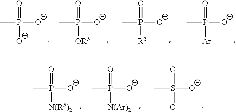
CP(=O)([O-])[O-].CP(=O)([OR5])[O-].CP(=O)([R5])[O-].CP(=O)([Ar])[O-].CP(=O)([N(R5)2])[O-].CP(=O)([N(Ar)2])[O-].CS(=O)(=O)[O-]
